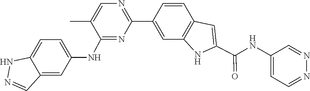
C1=CC2=C(C=C1C1=NC=C(C)C(NC3=CC=C4C(=C3)C=NN4)=N1)NC(C(NC1=CC=NN=C1)=O)=C2
